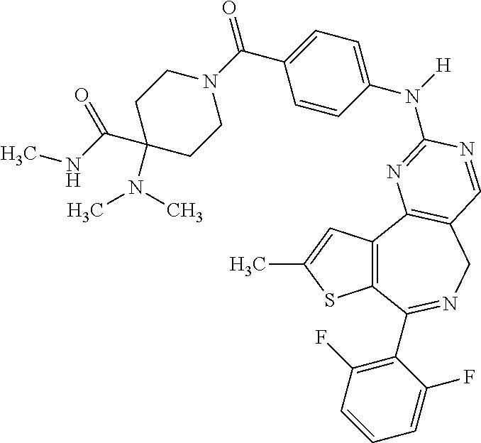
C12=C(C3=C(CN=C1C1=C(F)C=CC=C1F)C=NC(N([H])C1=CC=C(C(=O)N4CCC(C(NC)=O)(N(C)C)CC4)C=C1)=N3)C=C(C)S2
